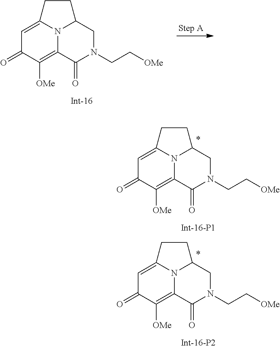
C1=C2N3C(=C([OMe])C1=O)C(=O)N(CC[OMe])CC3CC2.C1=C2N3C(=C([OMe])C1=O)C(=O)N(CC[OMe])CC3CC2.C1=C2N3C(=C([OMe])C1=O)C(=O)N(CC[OMe])CC3CC2
